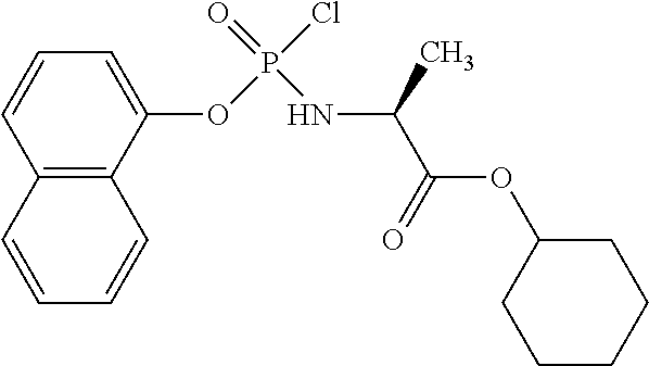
C1(OP(Cl)(=O)NC(C)C(OC2CCCCC2)=O)=CC=CC2=C1C=CC=C2
